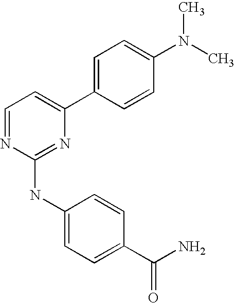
C1(C2=CC=NC(NC3=CC=C(C(N)=O)C=C3)=N2)=CC=C(N(C)C)C=C1
